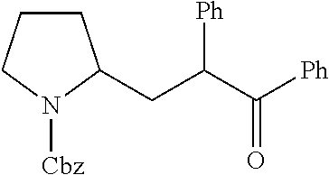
C1CCN([Cbz])C1CC(C([Ph])=O)[Ph]
